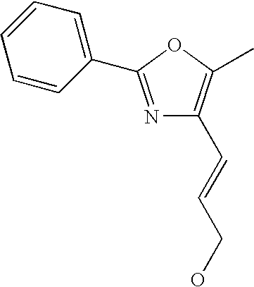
N1=C(C2=CC=CC=C2)OC(C)=C1C=CCO
